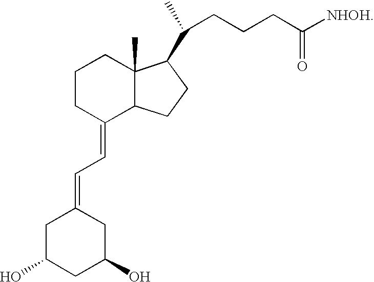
C1C(O)CC(O)CC1=CC=C1C2C(C)(CCC1)C(C(C)CCCC(=O)[NHOH])CC2
